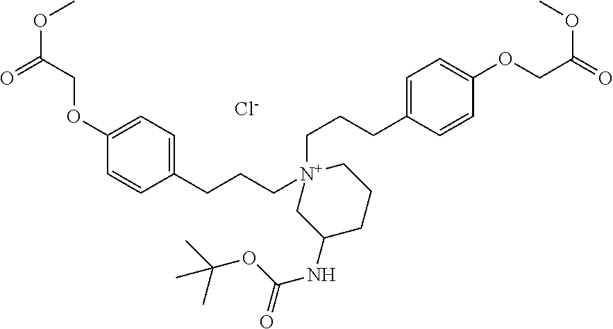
C1=C(OCC(OC)=O)C=CC(CCC[N+]2(CCCC3=CC=C(OCC(=O)OC)C=C3)CC(NC(=O)OC(C)(C)C)CCC2)=C1.[Cl-]
